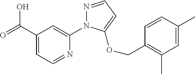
C(C1=CC=NC(N2N=CC=C2OCC2=C(C)C=C(C)C=C2)=C1)(=O)O
